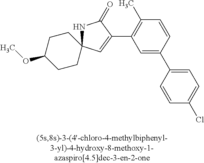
C1=C(C2=CC=C(Cl)C=C2)C=CC(C)=C1C1=CC2(NC1=O)CCC(OC)CC2
